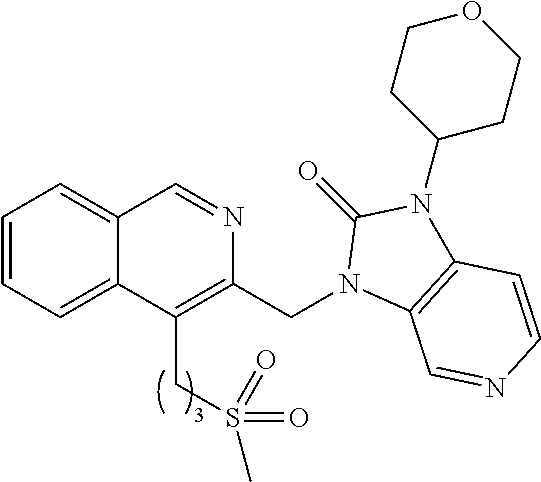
C1=CC=C2C(=C1)C=NC(CN1C3=C(N(C4CCOCC4)C1=O)C=CN=C3)=C2CS(C)(=O)=O
